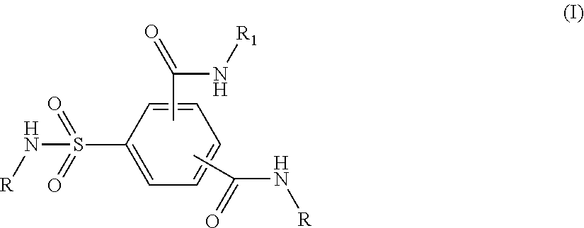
C1(S(=O)(=O)N[R])=CC=CC=C1.CC(N[R1])=O.CC(N[R])=O
